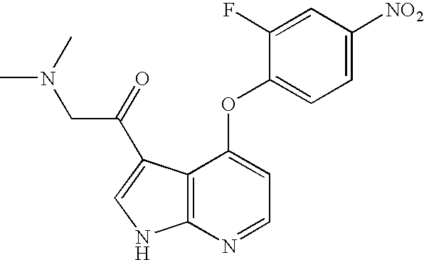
C1=C(F)C(OC2=CC=NC3=C2C(C(CN(C)C)=O)=CN3)=CC=C1[NO2]
